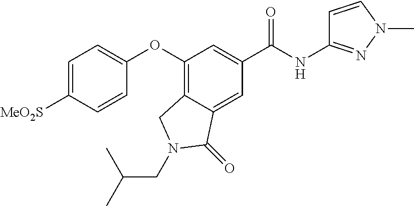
C1=CN(C)N=C1NC(C1=CC(OC2=CC=C([MeO2S])C=C2)=C2C(=C1)C(=O)N(CC(C)C)C2)=O
